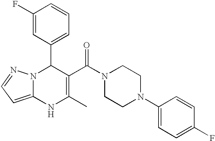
C1(F)=CC(C2N3C(=CC=N3)NC(C)=C2C(N2CCN(C3=CC=C(F)C=C3)CC2)=O)=CC=C1
